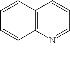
C12=C(N=CC=C1)C(C)=CC=C2
